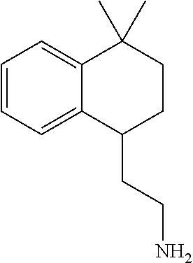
C1=CC=C2C(=C1)C(C)(C)CCC2CCN
